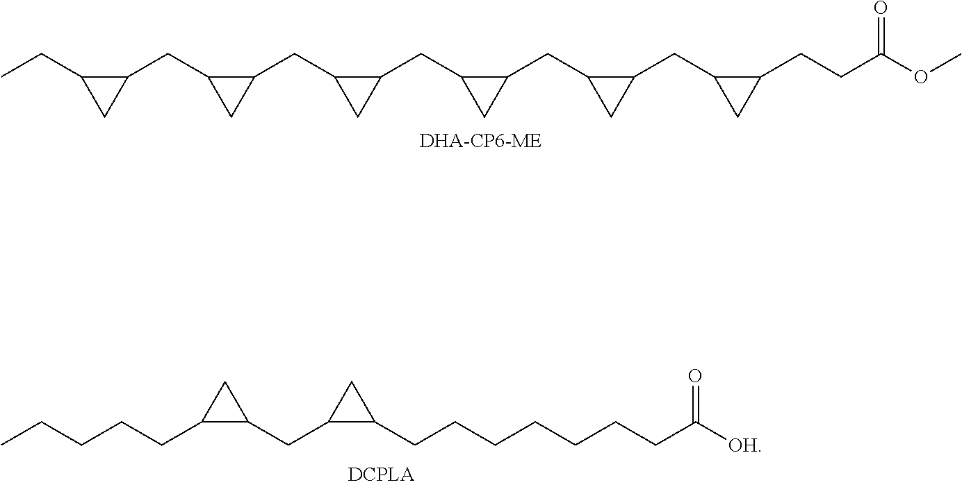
CCC1CC1CC1CC1CC1CC1CC1CC1CC1CC1CC1CC1CCC(OC)=O.C(CC1CC1CC1CC1CCCCCCCC([OH])=O)CCC
